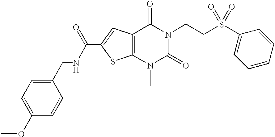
C12=C(C=C(C(=O)NCC3=CC=C(OC)C=C3)S1)C(=O)N(CCS(C1=CC=CC=C1)(=O)=O)C(=O)N2C
